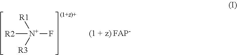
[R2][N+]([R1])([R3])F
